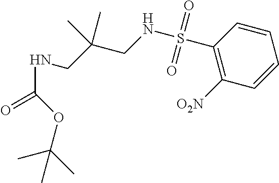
C1(S(=O)(=O)NCC(CNC(=O)OC(C)(C)C)(C)C)=C([O2N])C=CC=C1
